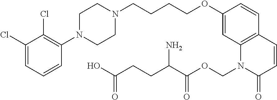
C1(Cl)=CC=CC(N2CCN(CCCCOC3=CC4=C(C=C3)C=CC(=O)N4COC(C(CCC(O)=O)N)=O)CC2)=C1Cl
